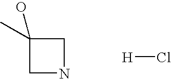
C1(O)(C)CNC1.[H]Cl
